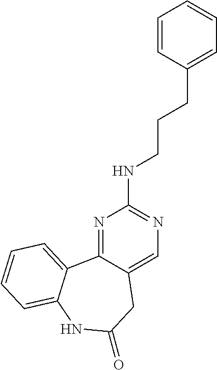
N1=C2C(=CN=C1NCCCC1=CC=CC=C1)CC(=O)NC1=CC=CC=C21
